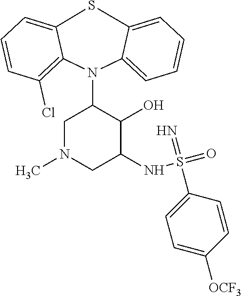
S1C2=CC=CC(Cl)=C2N(C2CN(C)CC(NS(=O)(=N)C3=CC=C([OCF3])C=C3)C2O)C2=CC=CC=C12
